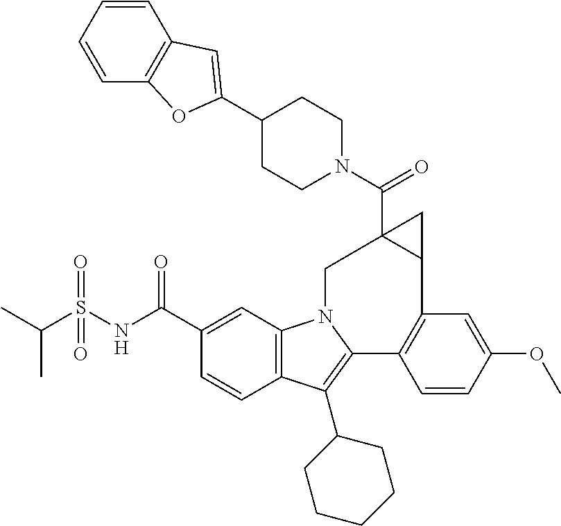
C12=C(C=C(C(NS(C(C)C)(=O)=O)=O)C=C1)N1C(=C2C2CCCCC2)C2=C(C=C(OC)C=C2)C2CC2(C(=O)N2CCC(C3=CC4=C(C=CC=C4)O3)CC2)C1
